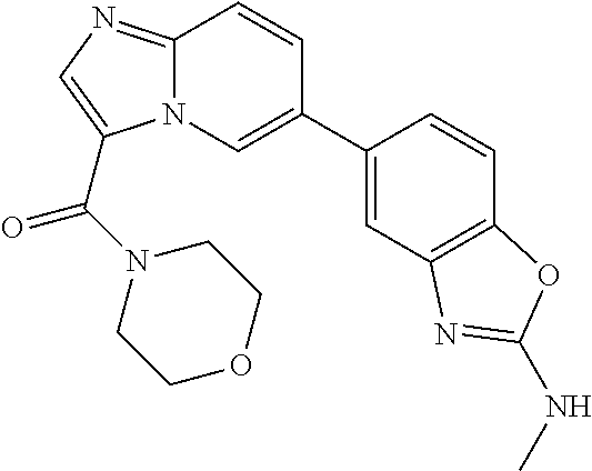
C1(C2=CN3C(=NC=C3C(N3CCOCC3)=O)C=C2)=CC2=C(C=C1)OC(NC)=N2
